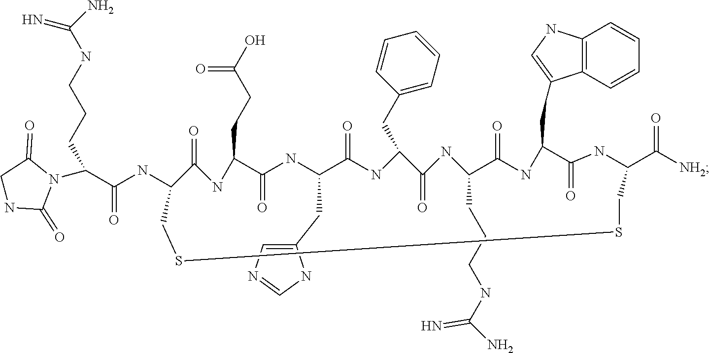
C1(C([NH2])=O)NC(=O)C(CC2=CNC3=C2C=CC=C3)NC(=O)C(CCCNC(N)=N)NC(=O)C(CC2=CC=CC=C2)NC(=O)C(CC2=CN=CN2)NC(=O)C(CCC(O)=O)NC(=O)C(NC(C(N2C(=O)CNC2=O)CCCNC(N)=N)=O)CSSC1
